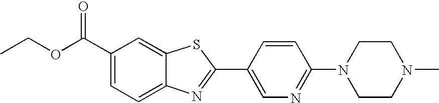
C1(C(=O)OCC)=CC=C2C(=C1)SC(C1=CN=C(N3CCN(C)CC3)C=C1)=N2
